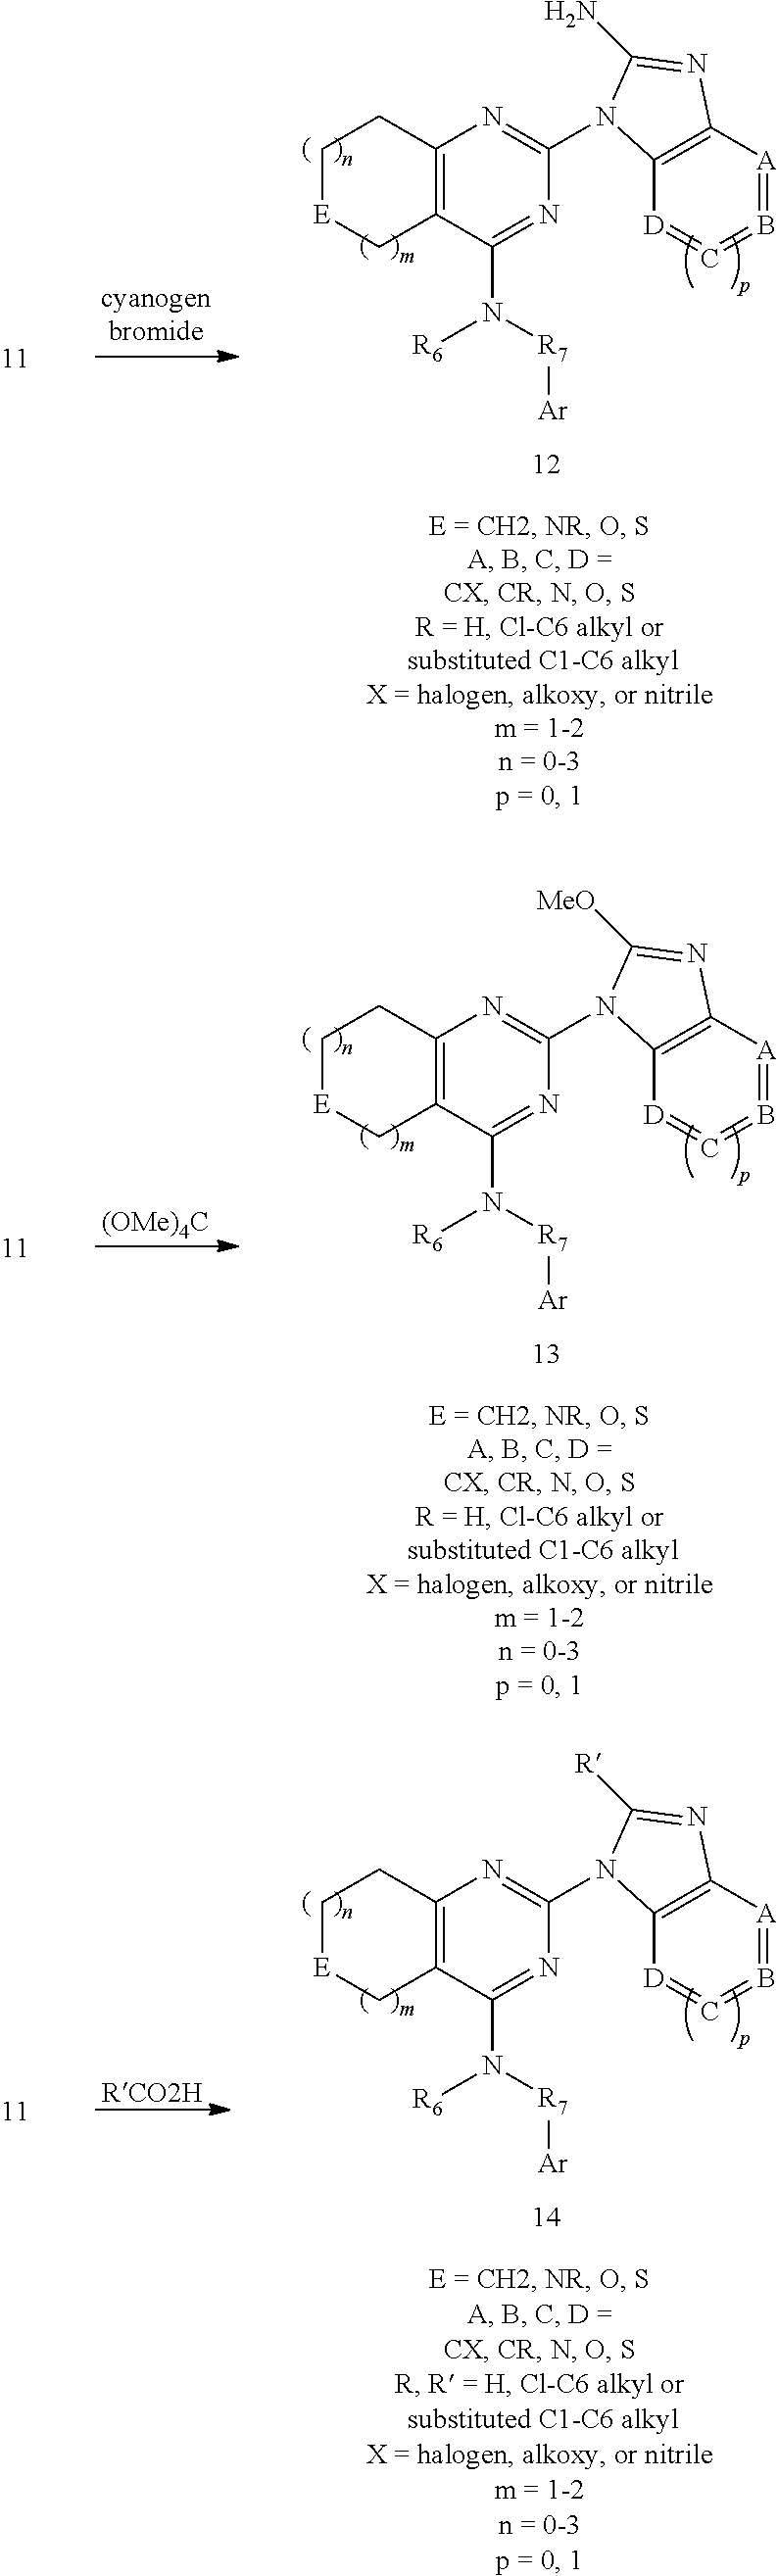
C1[E]CC2=C(C1)N=C(N1C3=C([A]=B=C=[D]3)N=C1N)N=C2N([R7][Ar])[R6].C1[E]CC2=C(C1)N=C(N1C3=C([A]=B=C=[D]3)N=C1[MeO])N=C2N([R7][Ar])[R6].[(OMe)4C].C1[E]CC2=C(C1)N=C(N1C3=C([A]=B=C=[D]3)N=C1[R])N=C2N([R7][Ar])[R6].[RCO2H]
